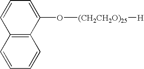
C12=C(C=CC=C1)C=CC=C2O[(CH2CH2O)25][H]
